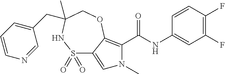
C1(F)=C(F)C=CC(NC(=O)C2=C3C(=CN2C)S(=O)(=O)NC(CC2=CC=CN=C2)(C)CO3)=C1
